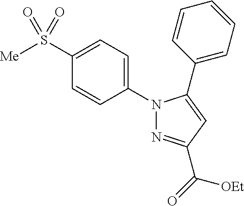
N1(C2=CC=C(S([Me])(=O)=O)C=C2)N=C(C([OEt])=O)C=C1C1=CC=CC=C1
